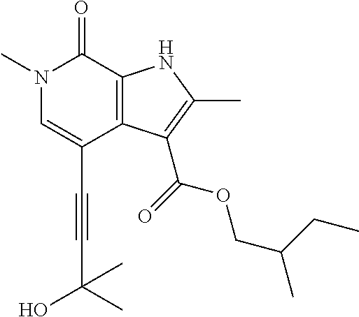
C(C1=CN(C)C(=O)C2=C1C(C(=O)OCC(C)CC)=C(C)N2)#CC(O)(C)C
